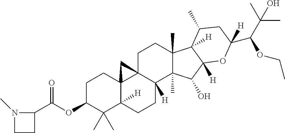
O(C1C(C)(C)C2([H])C3(CC1)C1(C([H])(CC2)C2(C)C(C)(CC1)C1([H])C([H])(C2O)OC(C(C(C)(C)O)OCC)([H])CC1C)C3)C(=O)C1N(C)CC1
